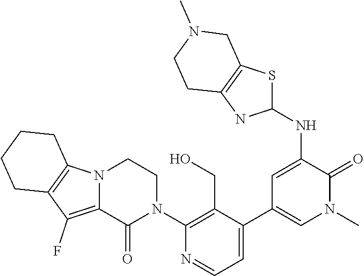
C1(N2CCN3C(=C(F)C4=C3CCCC4)C2=O)=C(CO)C(C2=CN(C)C(=O)C(NC3SC4=C(N3)CCN(C)C4)=C2)=CC=N1
